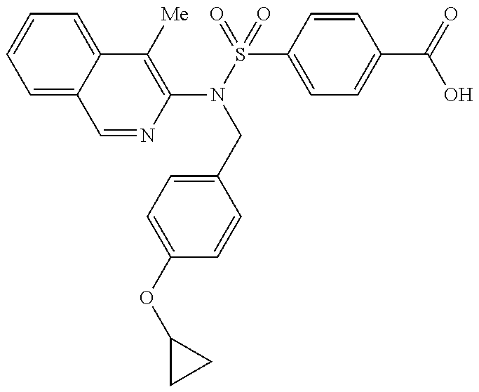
C1=NC(N(S(=O)(=O)C2=CC=C(C(=O)O)C=C2)CC2=CC=C(OC3CC3)C=C2)=C([Me])C2=CC=CC=C12
